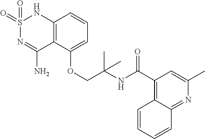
C12=C(C(OCC(NC(C3=C4C(=NC(C)=C3)C=CC=C4)=O)(C)C)=CC=C1)C(N)=NS(=O)(=O)N2
